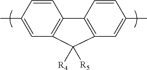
CC1=CC2=C(C3=C(C=C(C)C=C3)C2([R4])[R5])C=C1
